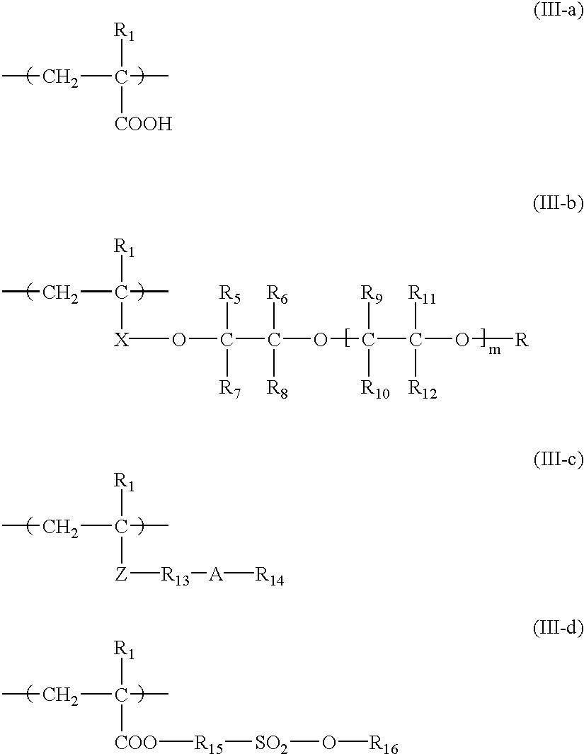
[COOH]C(C)(CC)[R1].[Z](C(C)(CC)[R1])[R13][A][R14].[COO](C(C)(CC)[R1])[R15][SO2]O[R16].[X](C(C)(CC)[R1])OC(C(OC(C(O[R])([R11])[R12])([R9])[R10])([R6])[R8])([R5])[R7]
